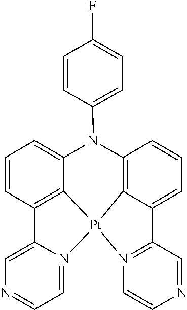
C12=N([Pt]34C5=C(C=CC=C15)N(C1=CC=C(F)C=C1)C1=CC=CC(=C31)C1=CN=CC=N14)C=CN=C2
